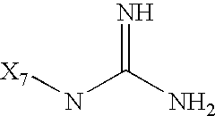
[X7]NC(N)=N
